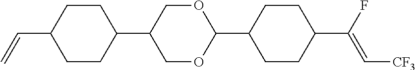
C1CC(C2COC(C3CCC(C(F)=C[CF3])CC3)OC2)CCC1C=C
